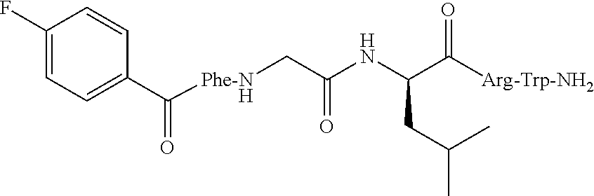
C1(F)=CC=C(C(=O)[Phe-NH]CC(NC(CC(C)C)C([Arg-Trp-NH2])=O)=O)C=C1
